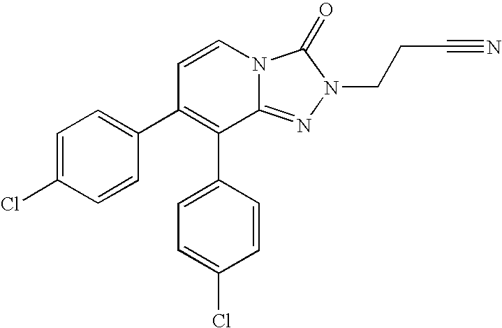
C1=CN2C(=NN(CCC#N)C2=O)C(C2=CC=C(Cl)C=C2)=C1C1=CC=C(Cl)C=C1
